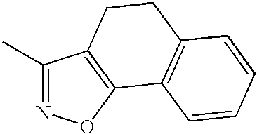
C1(C)=NOC2=C1CCC1=C2C=CC=C1
